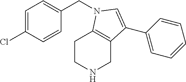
C1CNCC2=C1N(CC1=CC=C(Cl)C=C1)C=C2C1=CC=CC=C1
